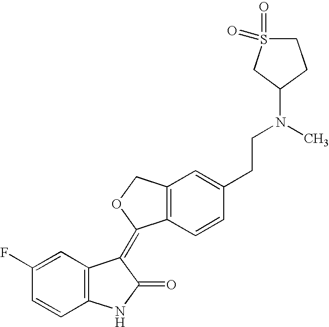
C12=C(C=CC(CCN(C3CS(=O)(=O)CC3)C)=C1)C(=C1C3=C(NC1=O)C=CC(F)=C3)OC2
